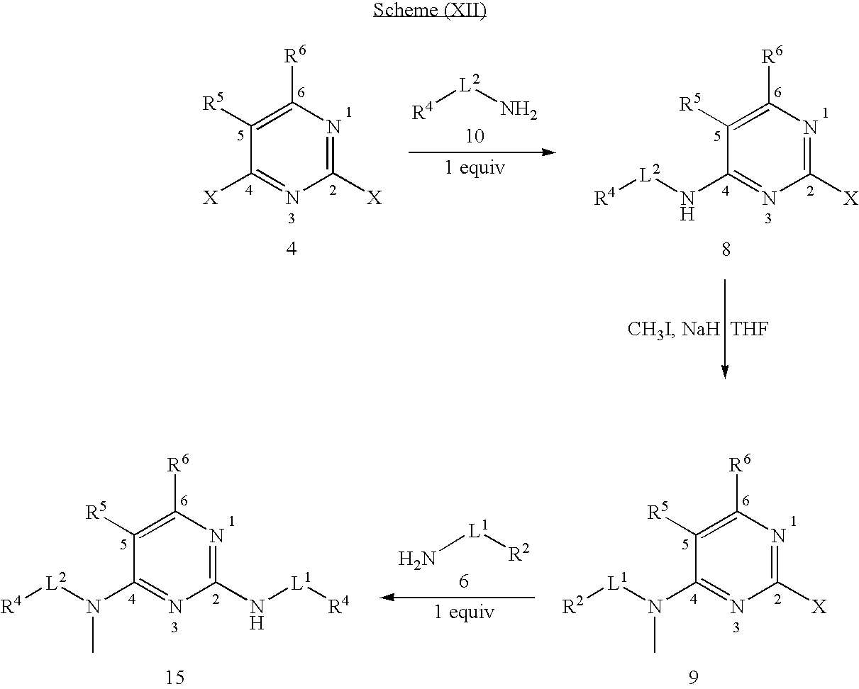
[L2](N)[R4].C1([R5])=C([R6])N=C([X])N=C1[X].C1([R5])=C([R6])N=C([X])N=C1N[L2][R4].[THF].[L1]([R2])N.C1([R5])=C([R6])N=C(N[L1][R4])N=C1N([L2][R4])C.C1([R5])=C([R6])N=C([X])N=C1N([L1][R2])C
